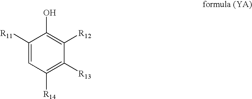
C1([R12])=C(O)C([R11])=CC([R14])=C1[R13]
